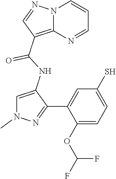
C1(NC(C2=C3N(N=C2)C=CC=N3)=O)=CN(C)N=C1C1=CC(S)=CC=C1OC(F)F
